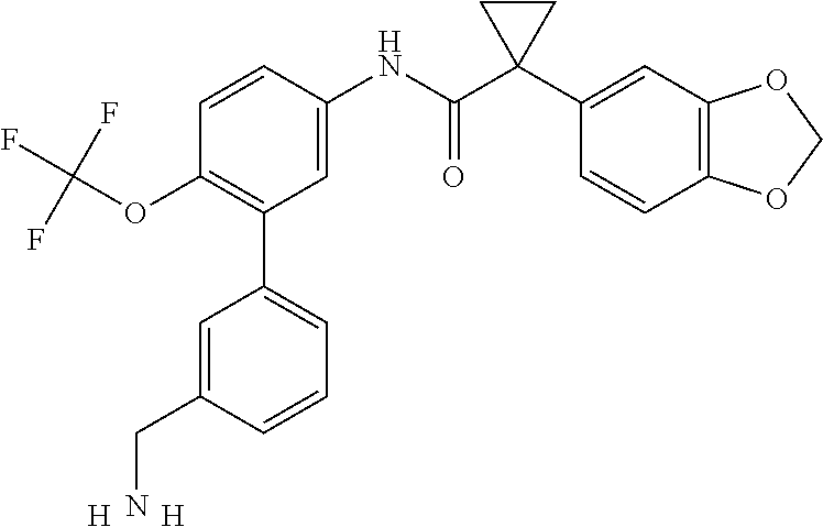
C1=C(NC(C2(C3=CC4=C(C=C3)OCO4)CC2)=O)C=CC(OC(F)(F)F)=C1C1=CC=CC(CN)=C1.[H].[H]
